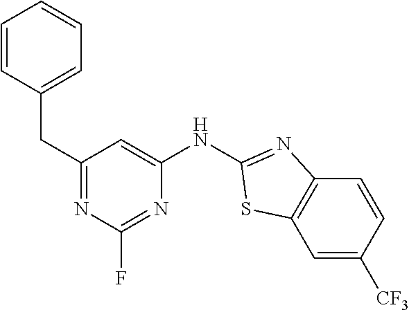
C1=CC(CC2=NC(F)=NC(NC3=NC4=C(C=C([CF3])C=C4)S3)=C2)=CC=C1
